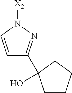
C1=CN([X2])N=C1C1(O)CCCC1
